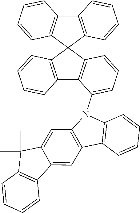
C12=C(C3=C(C=C4C(=C3)C3=C(C4(C)C)C=CC=C3)N1C1=CC=CC3=C1C1=C(C=CC=C1)C31C3=C(C4=C1C=CC=C4)C=CC=C3)C=CC=C2
